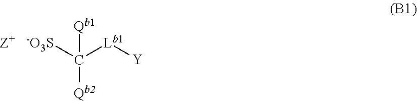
[-O3S]C([Lb1][Y])([Qb1])[Qb2].[Z+]
